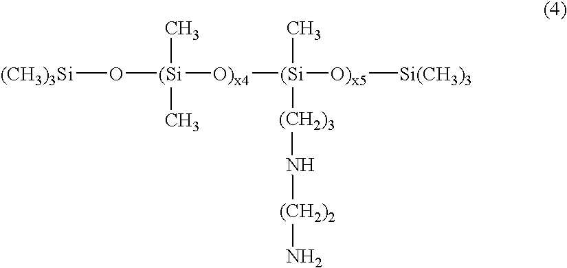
O([(Si](C)(C)[O)x4][(Si](C)([(CH2)3]N[(CH2)2]N)[O)x5][Si(CH3)3])[(CH3)3Si]
